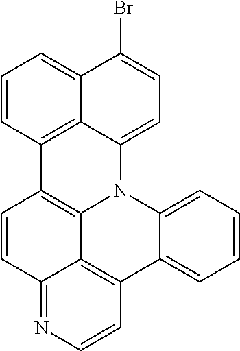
C1=CC2=NC=CC3=C2C2=C1C1=C4C(=CC=C(Br)C4=CC=C1)N2C1=CC=CC=C31
